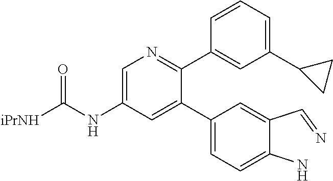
C1=C(NC([iPrNH])=O)C=C(C2=CC=C(N)C(C=N)=C2)C(C2=CC(C3CC3)=CC=C2)=N1
